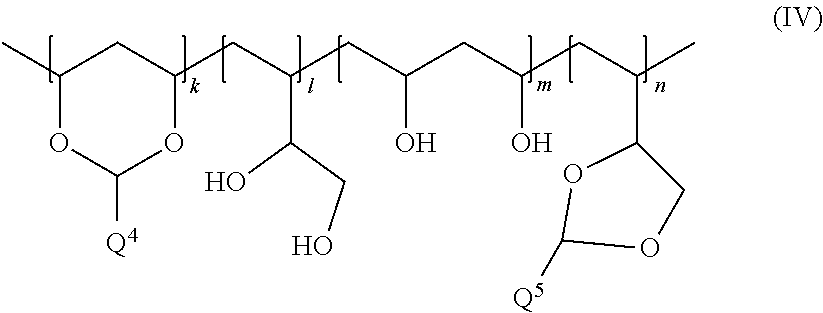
C1(C)OC([Q4])OC(CC(CC(CC(CC(C)C2OC([Q5])OC2)O)O)C(O)CO)C1
